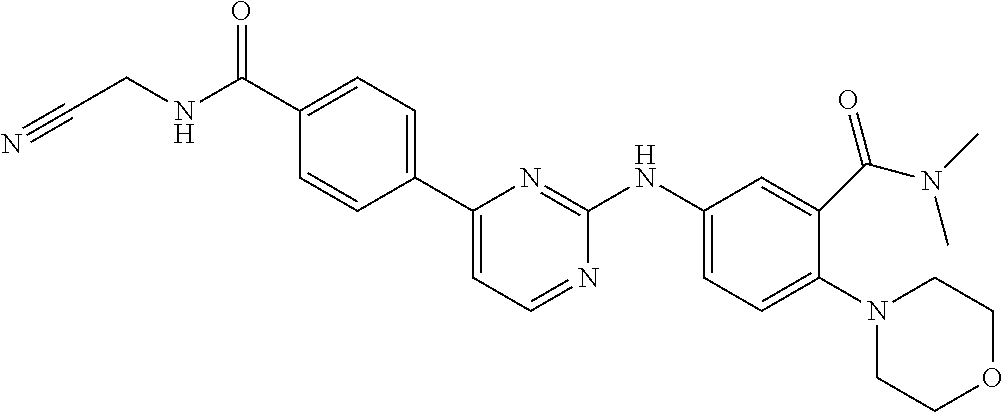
C1(C(NCC#N)=O)=CC=C(C2=CC=NC(NC3=CC=C(N4CCOCC4)C(C(N(C)C)=O)=C3)=N2)C=C1
